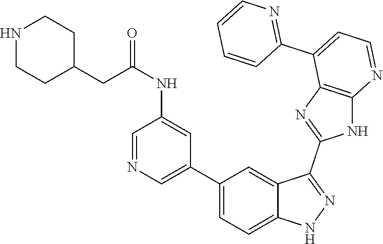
C1(C2=CC=C3C(=C2)C(C2=NC4=C(N2)N=CC=C4C2=NC=CC=C2)=NN3)=CN=CC(NC(=O)CC2CCNCC2)=C1
